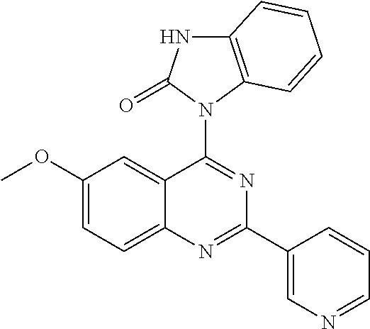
C1(OC)=CC=C2C(=C1)C(N1C3=C(NC1=O)C=CC=C3)=NC(C1=CN=CC=C1)=N2
